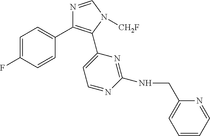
C1=C(F)C=CC(C2=C(C3=CC=NC(NCC4=CC=CC=N4)=N3)N([CH2F])C=N2)=C1
